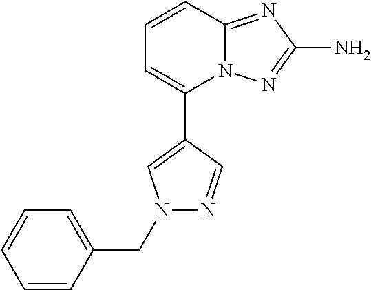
C1=CC2=NC(N)=NN2C(C2=CN(CC3=CC=CC=C3)N=C2)=C1
